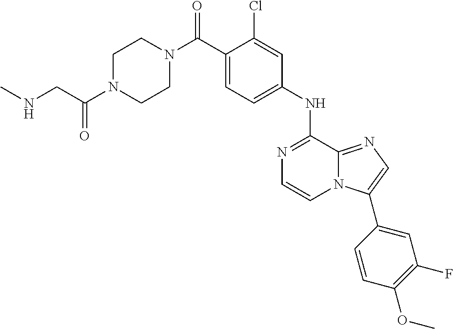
C1(Cl)=CC(NC2=NC=CN3C2=NC=C3C2=CC(F)=C(OC)C=C2)=CC=C1C(N1CCN(C(CNC)=O)CC1)=O
